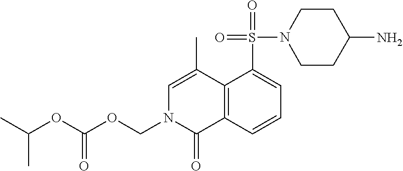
C1(S(=O)(=O)N2CCC(N)CC2)=CC=CC2=C1C(C)=CN(COC(OC(C)C)=O)C2=O
